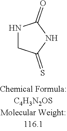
N1CC(=S)NC1=O
